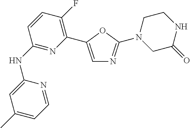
C1(NC2=NC(C3=CN=C(N4CC(=O)NCC4)O3)=C(F)C=C2)=CC(C)=CC=N1
